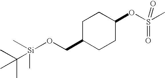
C1C(CO[Si](C(C)(C)C)(C)C)CCC(OS(=O)(=O)C)C1
